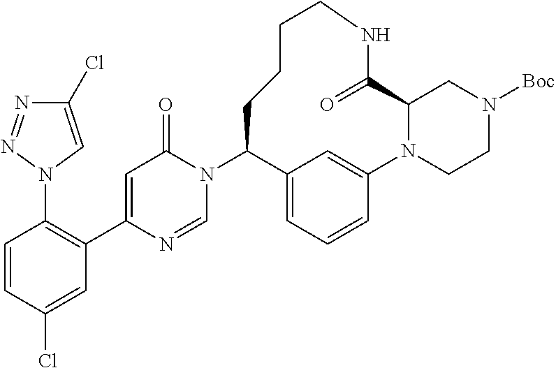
N1(C2C3=CC=CC(=C3)N3CCN([Boc])CC3C(=O)NCCCC2)C(=O)C=C(C2=C(N3C=C(Cl)N=N3)C=CC(Cl)=C2)N=C1
